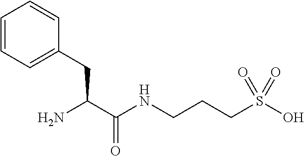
NC(C(NCCCS(O)(=O)=O)=O)CC1=CC=CC=C1
